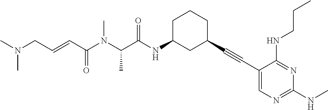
CN(CC=CC(N(C(C(NC1CC(C#CC2=CN=C(NC)N=C2NCCC)CCC1)=O)C)C)=O)C
